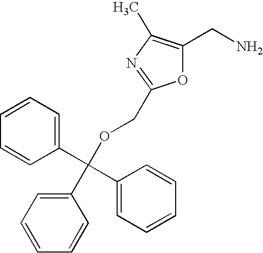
O1C(CN)=C(C)N=C1COC(C1=CC=CC=C1)(C1=CC=CC=C1)C1=CC=CC=C1
